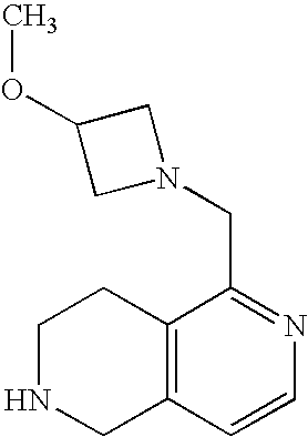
C12=C(C=CN=C1CN1CC(OC)C1)CNCC2
